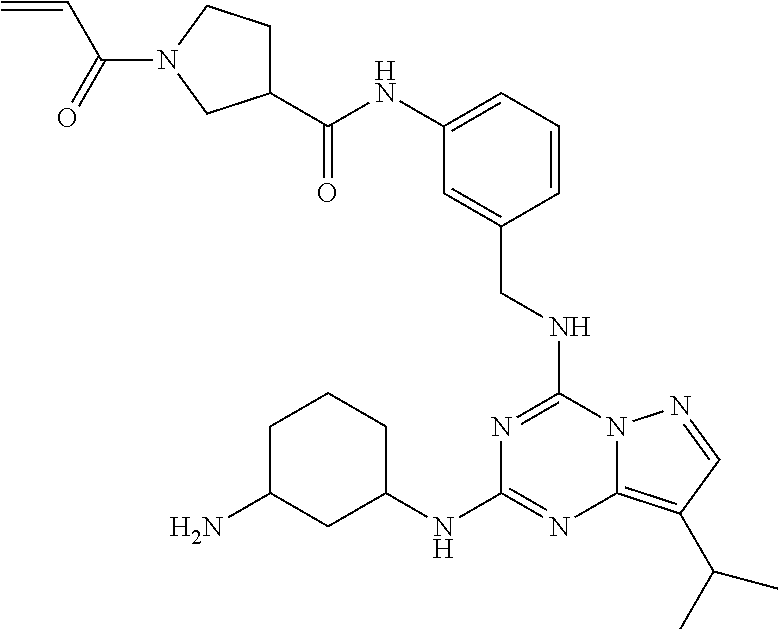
C1(C(NC2=CC=CC(CNC3=NC(NC4CCCC(N)C4)=NC4=C(C(C)C)C=NN34)=C2)=O)CCN(C(=O)C=C)C1
